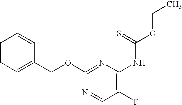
C1=CC=C(COC2=NC(NC(OCC)=S)=C(F)C=N2)C=C1
